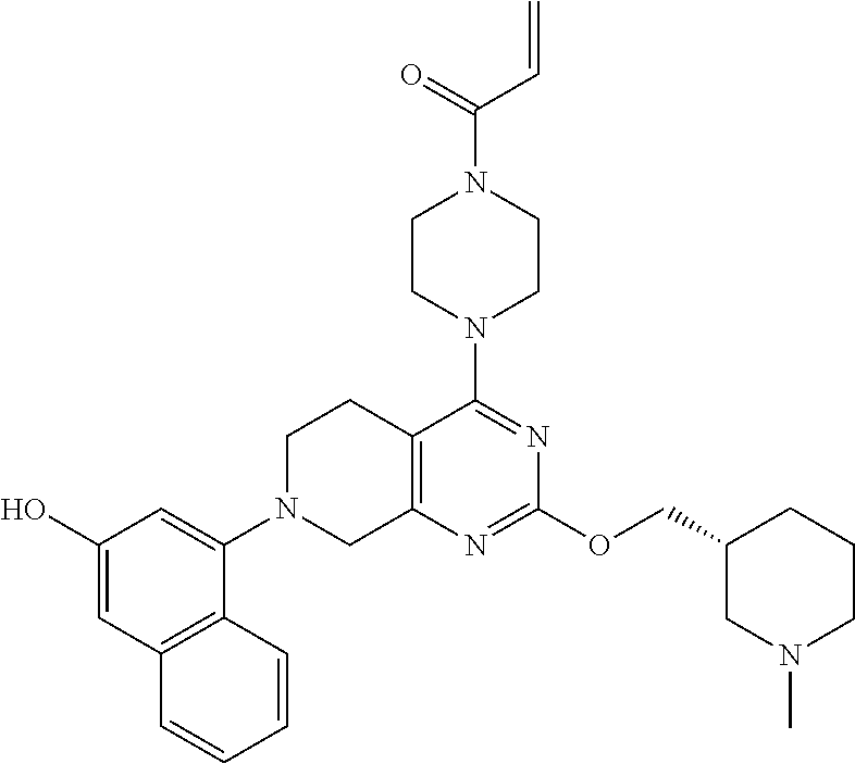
C1(O)=CC2=C(C(N3CC4=C(CC3)C(N3CCN(C(C=C)=O)CC3)=NC(OCC3CN(C)CCC3)=N4)=C1)C=CC=C2
